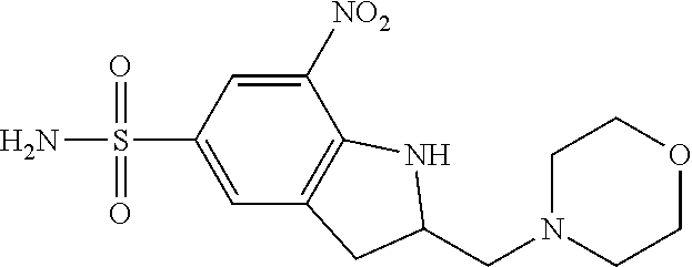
NS(=O)(=O)C1=CC2=C(C([NO2])=C1)NC(CN1CCOCC1)C2
